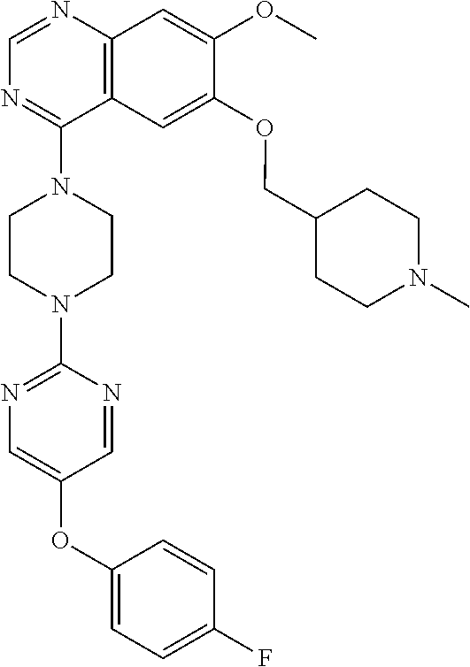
C12=C(N=CN=C1N1CCN(C3=NC=C(OC4=CC=C(F)C=C4)C=N3)CC1)C=C(OC)C(OCC1CCN(C)CC1)=C2
